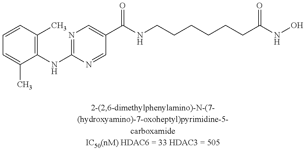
C1=CC(C)=C(NC2=NC=C(C(NCCCCCCC(NO)=O)=O)C=N2)C(C)=C1
